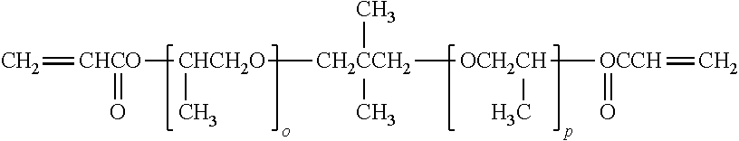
C=[CHCO]([CHCH2O]([CH2CCH2](C)(C)[OCH2CH]([OCCH](=C)=O)C)C)=O
